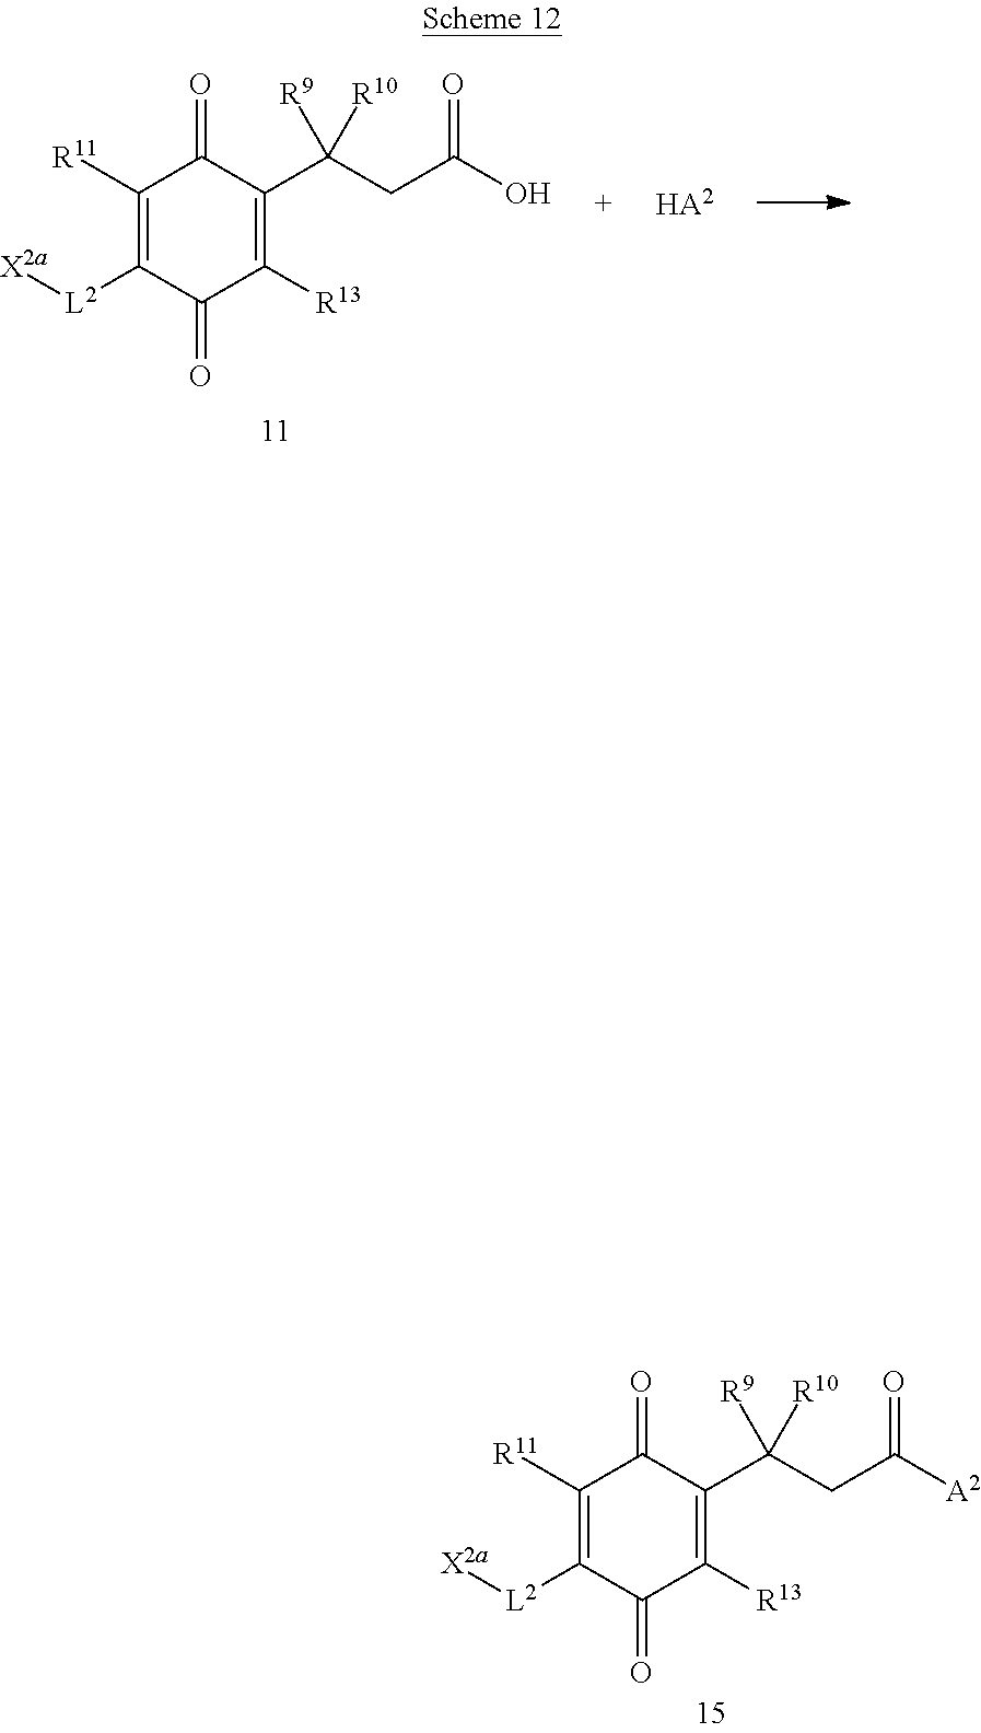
C1([R11])=C([L2][X2a])C(=O)C([R13])=C(C(CC(O)=O)([R9])[R10])C1=O.[HA2].C1([R11])=C([L2][X2a])C(=O)C([R13])=C(C(CC([A2])=O)([R9])[R10])C1=O
